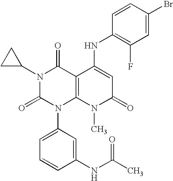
N1(C2CC2)C(=O)N(C2=CC=CC(NC(C)=O)=C2)C2=C(C1=O)C(NC1=C(F)C=C(Br)C=C1)=CC(=O)N2C
